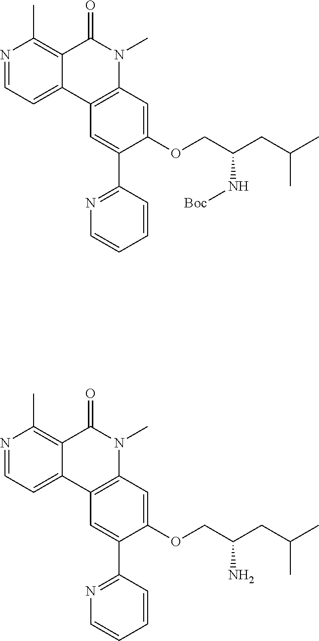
N1=CC=C2C(=C1C)C(=O)N(C)C1=C2C=C(C2=NC=CC=C2)C(OCC(CC(C)C)N[Boc])=C1.N1=CC=C2C(=C1C)C(=O)N(C)C1=C2C=C(C2=NC=CC=C2)C(OCC(CC(C)C)N)=C1
